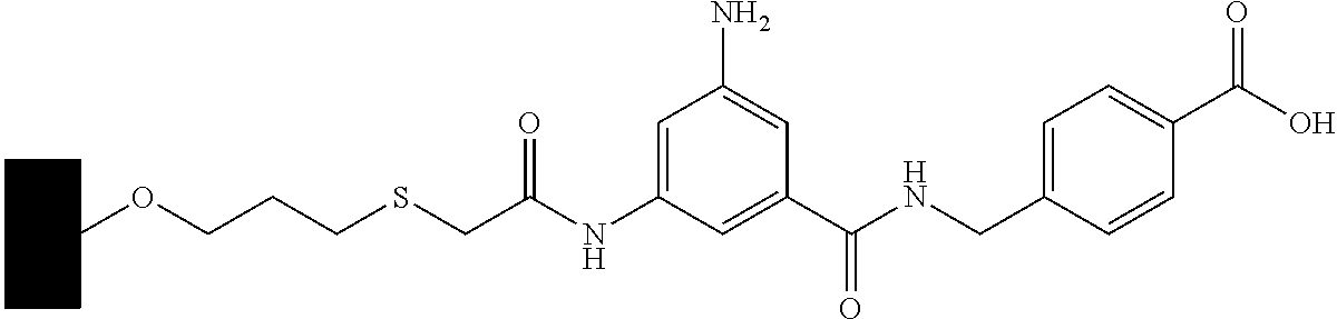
C1CCCC(OCCCSCC(NC2=CC(N)=CC(C(NCC3=CC=C(C(O)=O)C=C3)=O)=C2)=O)C1
